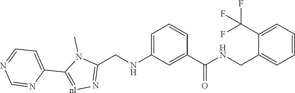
C1(C2=[nl]N=C(CNC3=CC=CC(C(=O)NCC4=CC=CC=C4C(F)(F)F)=C3)N2C)=CC=NC=N1
